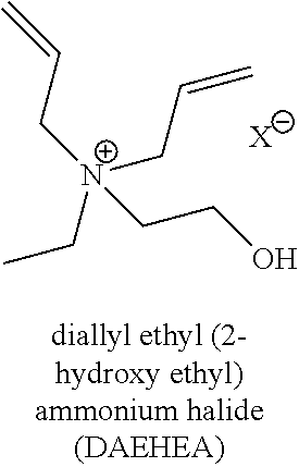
CC[N+](CC=C)(CC=C)CCO.[X]
